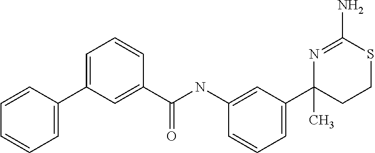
C1=CC(C2=CC=CC(C(NC3=CC(C4(C)CCSC(N)=N4)=CC=C3)=O)=C2)=CC=C1
